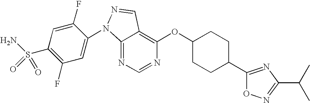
C12=NC=NC(OC3CCC(C4=NC(C(C)C)=NO4)CC3)=C1C=NN2C1=CC(F)=C(S(N)(=O)=O)C=C1F
